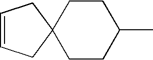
C1(C)CCC2(CC1)CC=CC2
